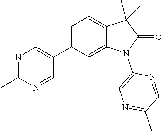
C1(C2=CN=C(C)N=C2)=CC=C2C(=C1)N(C1=CN=C(C)C=N1)C(=O)C2(C)C
